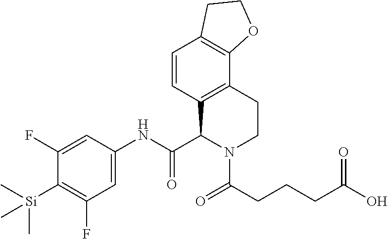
C1(F)=CC(NC(C2N(C(=O)CCCC(O)=O)CCC3=C2C=CC2=C3OCC2)=O)=CC(F)=C1[Si](C)(C)C
